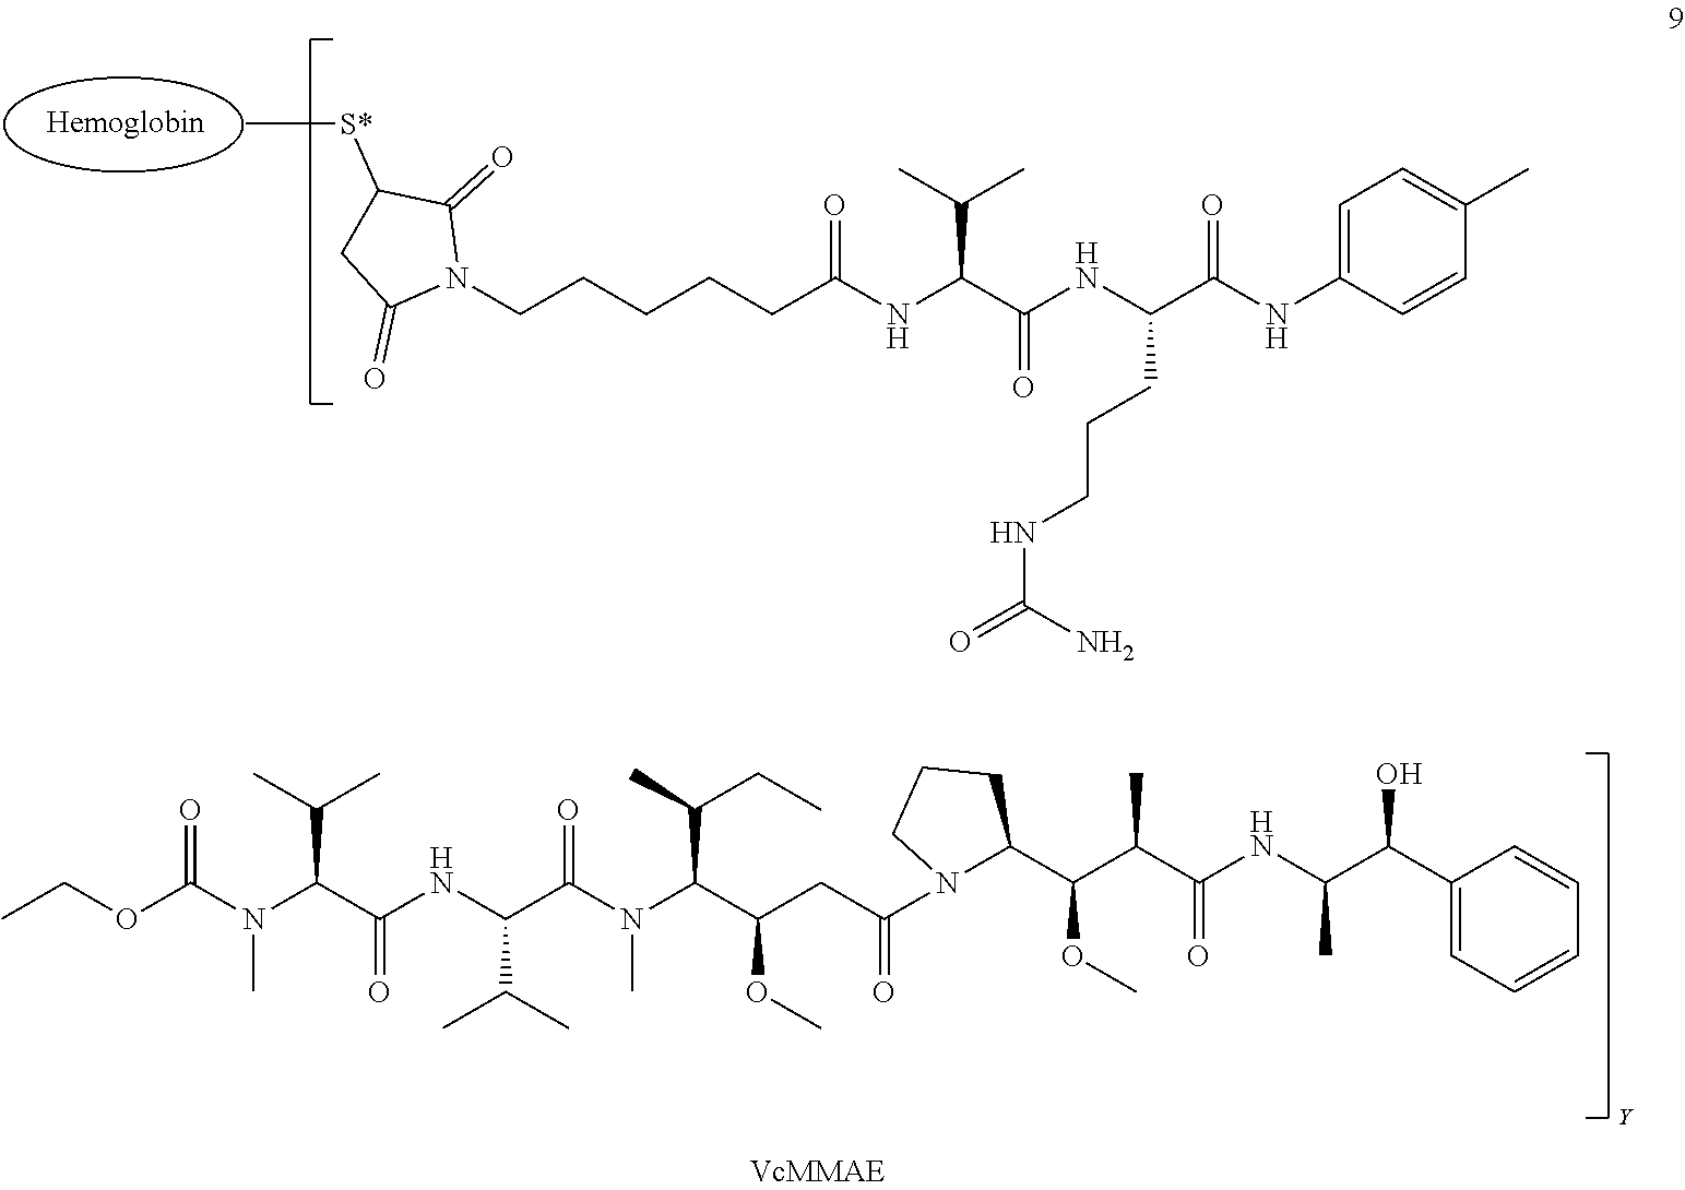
C[S*]C1C(=O)N(CCCCCC(NC(C(NC(C(NC2=CC=C(C)C=C2)=O)CCCNC(=O)N)=O)C(C)C)=O)C(=O)C1.C(OC(N(C(C(NC(C(N(C(C(CC(N1C(C(C(C(NC(C(C2=CC=CC=C2)O)C)=O)C)OC)CCC1)=O)OC)C(C)CC)C)=O)C(C)C)=O)C(C)C)C)=O)C.[Y]
